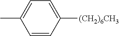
C1=CC([(CH2)6CH3])=CC=C1C
